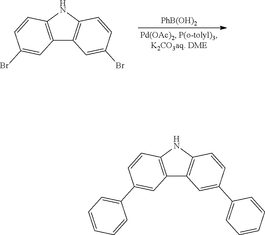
[PhB(OH)2].C12=C(NC3=C1C=C(Br)C=C3)C=CC(Br)=C2.C12=C(NC3=C1C=C(C1=CC=CC=C1)C=C3)C=CC(C1=CC=CC=C1)=C2
